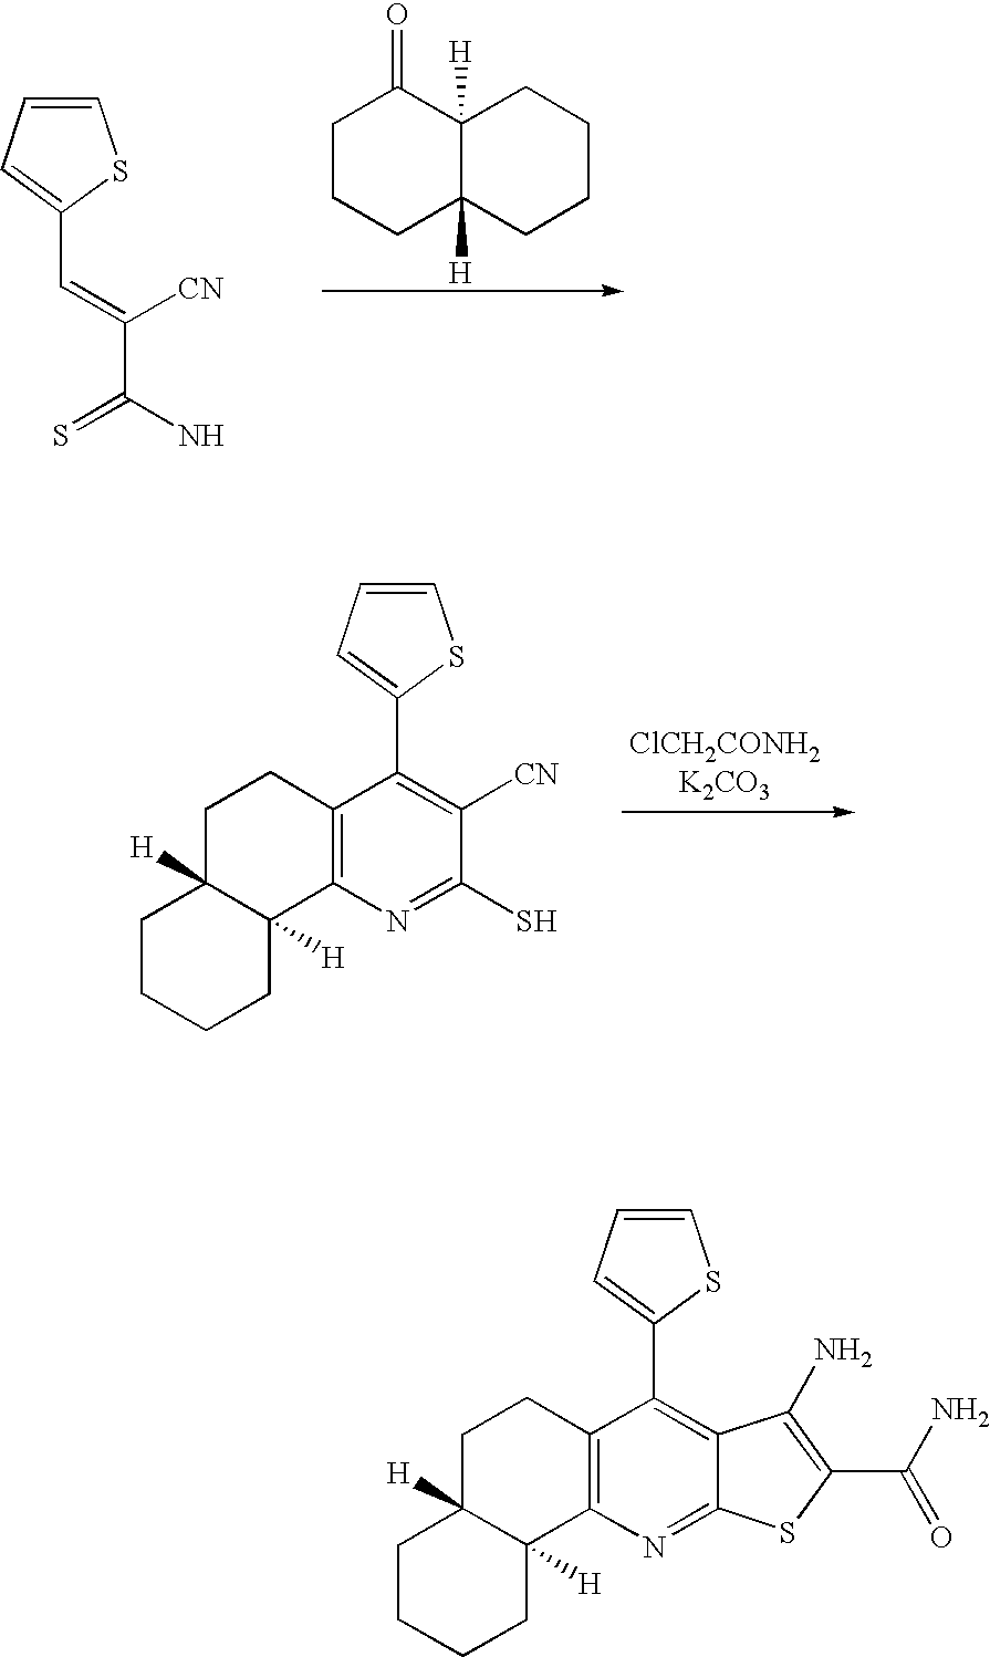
C1=CC=C(C2=C([CN])C(S)=NC3=C2CCC2([H])C3([H])CCCC2)S1.C1=CC=C(C=C(C(N)=S)[CN])S1.C1CCC2([H])C([H])(C1=O)CCCC2.C1=CC=C(C2=C3C(=NC4=C2CCC2([H])C4([H])CCCC2)SC(C(=O)N)=C3N)S1
